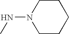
N(N1CCCCC1)C
